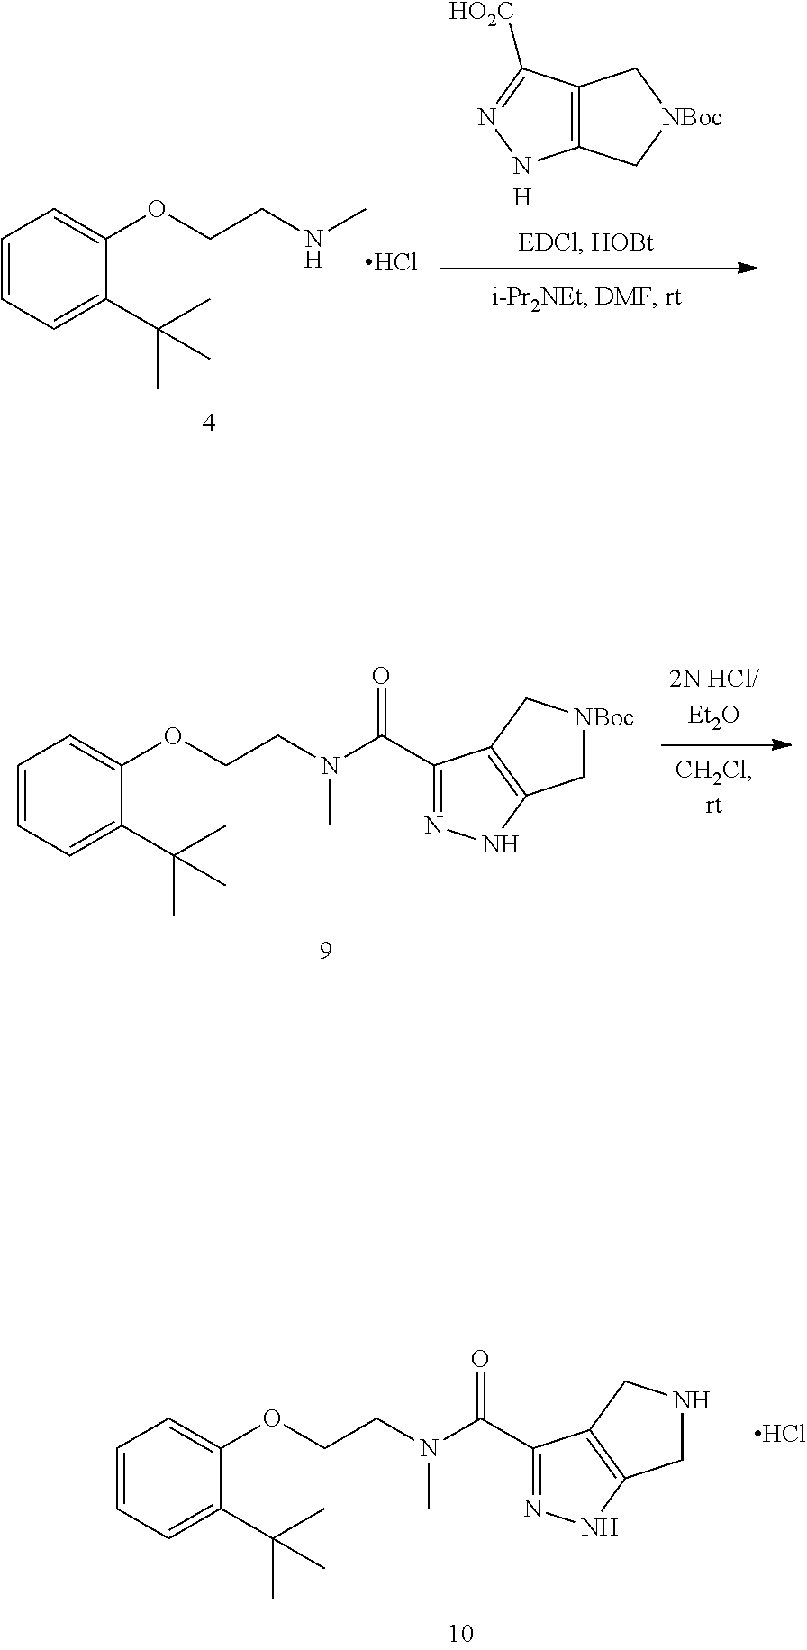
CNCCOC1=CC=CC=C1C(C)(C)C.Cl.C12=C(C([HO2C])=NN1)C[NBoc]C2.[H].C1(C(=O)N(C)CCOC2=CC=CC=C2C(C)(C)C)=NNC2=C1C[NBoc]C2.C1(C(=O)N(C)CCOC2=CC=CC=C2C(C)(C)C)=NNC2=C1CNC2.Cl
